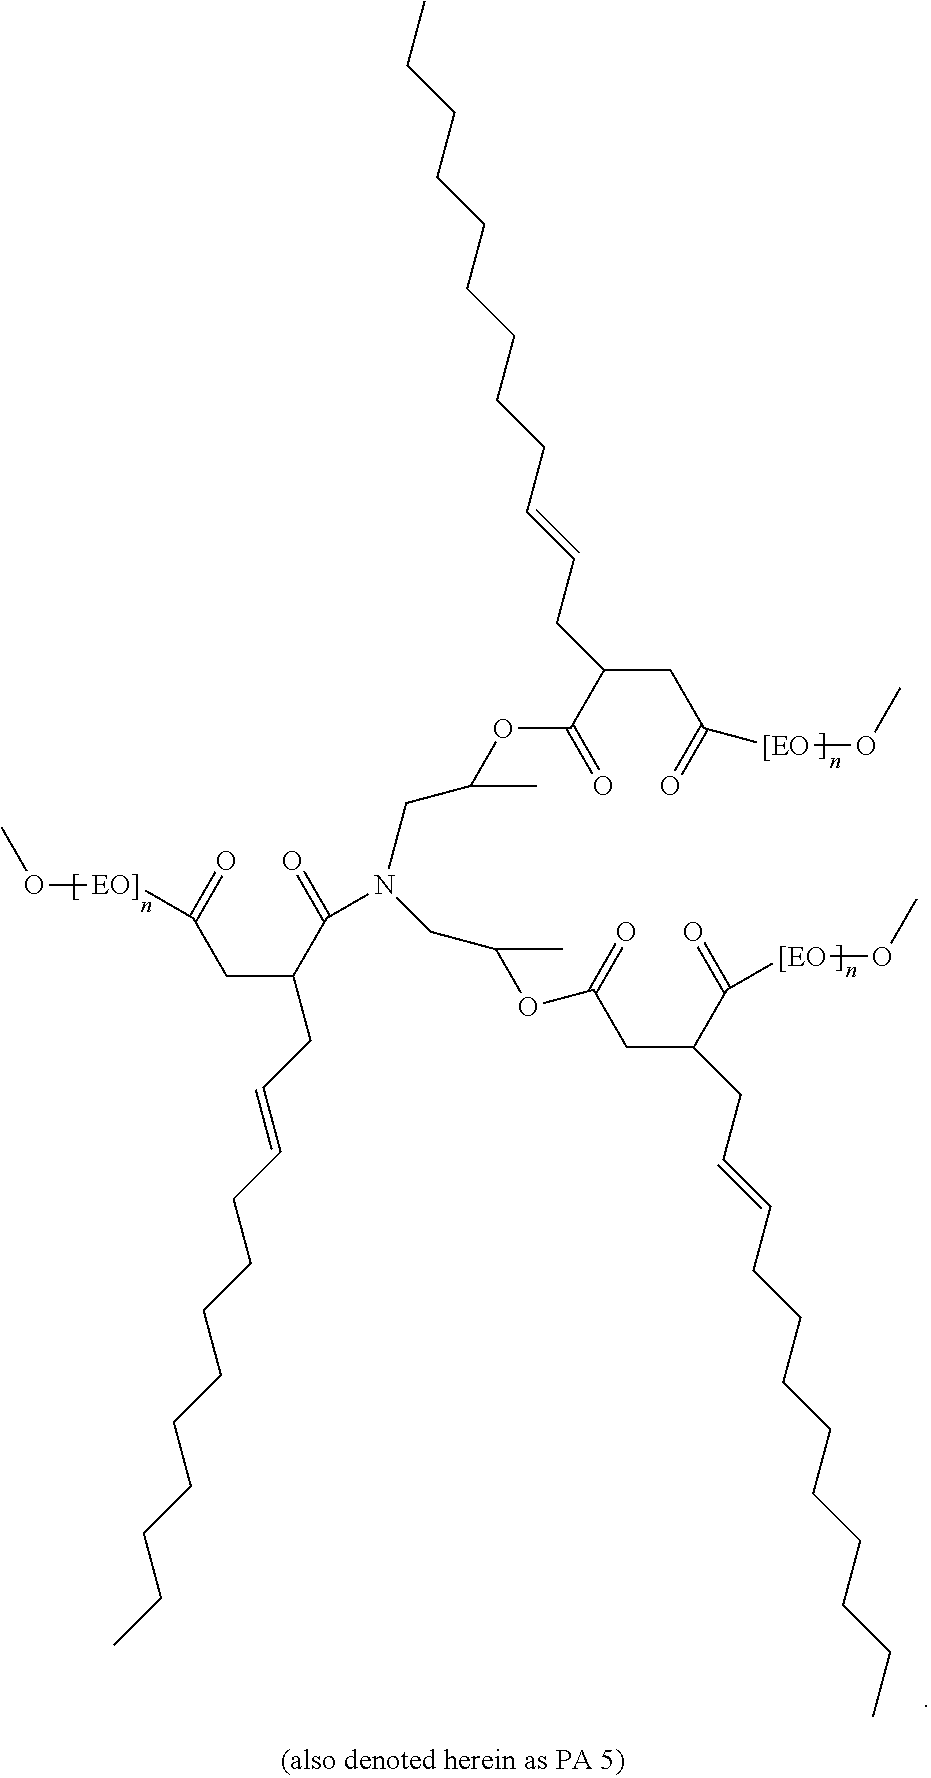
C(C(=O)[[EO]OC)C(C(OC(C)CN(CC(C)OC(CC(C(=O)[[EO]OC)CC=CCCCCCCCCC)=O)C(=O)C(CC(=O)[EO]]OC)CC=CCCCCCCCCC)=O)CC=CCCCCCCCCC
